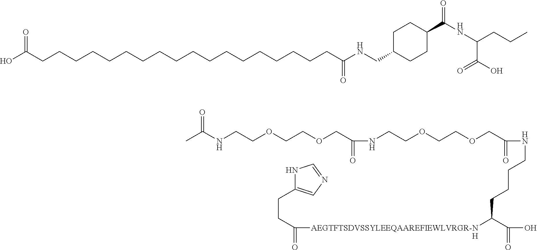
CCCC(NC(=O)C1CCC(CNC(CCCCCCCCCCCCCCCCCCC(O)=O)=O)CC1)C(O)=O.C(=O)(CCC1=CN=CN1)[AEGTFTSDVSSYLEEQAAREFIEWLVRGR-N]C(C(=O)O)CCCCNC(=O)COCCOCCNC(=O)COCCOCCNC(C)=O.[H]
